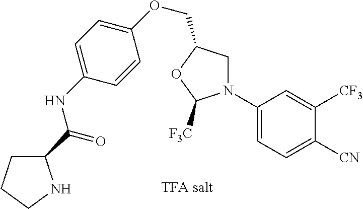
C1(OCC2CN(C3=CC=C([CN])C([CF3])=C3)C([F3C])O2)=CC=C(NC(=O)C2CCCN2)C=C1
